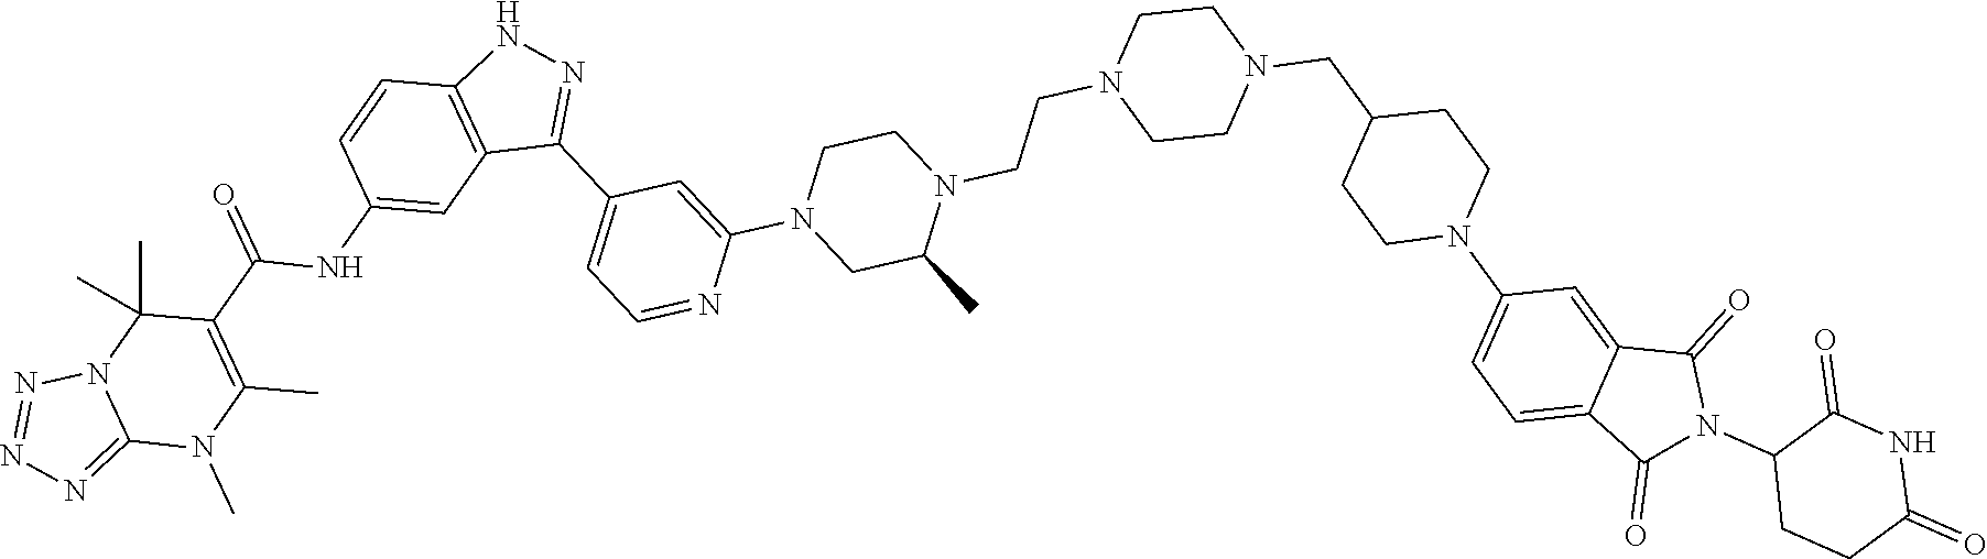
C12=NN=NN1C(C)(C)C(C(=O)NC1=CC3=C(C=C1)NN=C3C1=CC=NC(N3CC(C)N(CCN4CCN(CC5CCN(C6=CC=C7C(=C6)C(=O)N(C6CCC(=O)NC6=O)C7=O)CC5)CC4)CC3)=C1)=C(C)N2C
